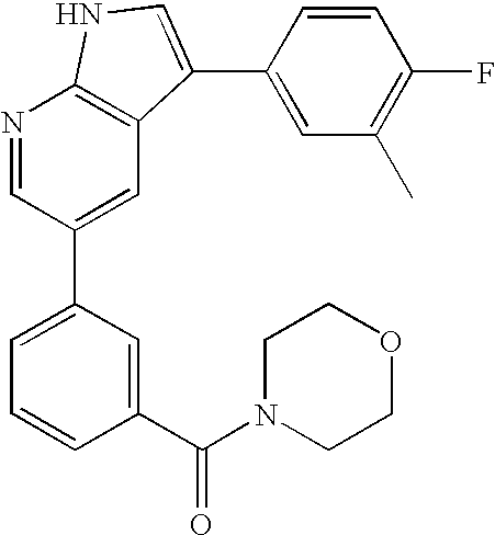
N1=CC(C2=CC=CC(C(N3CCOCC3)=O)=C2)=CC2=C1NC=C2C1=CC(C)=C(F)C=C1
